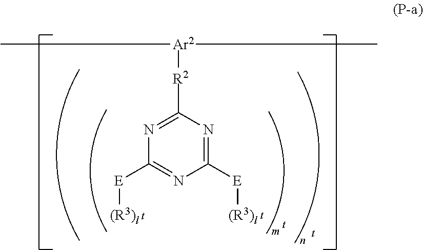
C1([E][(R3)l])=NC([R2][Ar2](C)C)=NC([E][(R3)l])=N1
